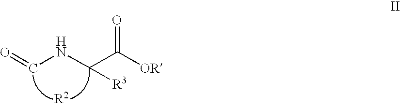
O=CNC(C([OR])=O)[R3].[R2]
